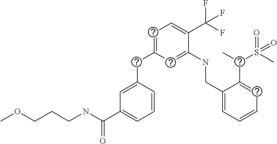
C(C1=CC=C(C(F)(F)F)C(NCC2=CC=CC=C2C(S(=O)(C)=O)C)=C1)C1=CC(C(NCCCOC)=O)=CC=C1
